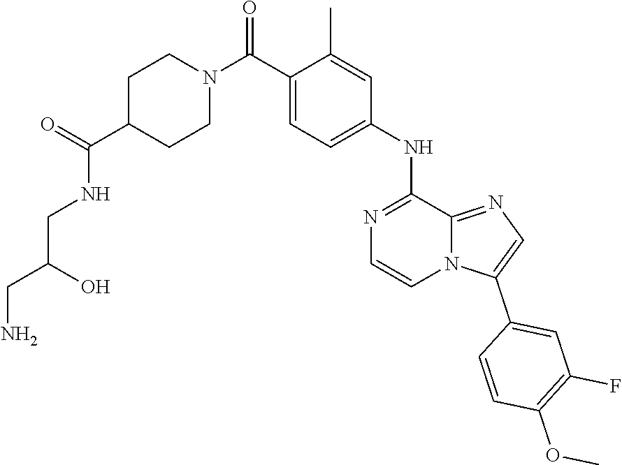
C1(C(N2CCC(C(=O)NCC(CN)O)CC2)=O)=CC=C(NC2=NC=CN3C2=NC=C3C2=CC(F)=C(OC)C=C2)C=C1C
